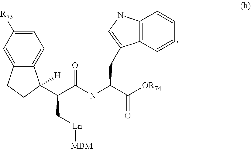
C1=C([R75])C=C2C(=C1)C([H])(C(C(NC(C([OR74])=O)CC1=CNC3=C1C=CC=C3)=O)C[Ln][MBM])CC2
